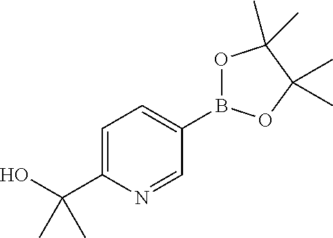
O1B(C2=CC=C(C(O)(C)C)N=C2)OC(C)(C)C1(C)C
